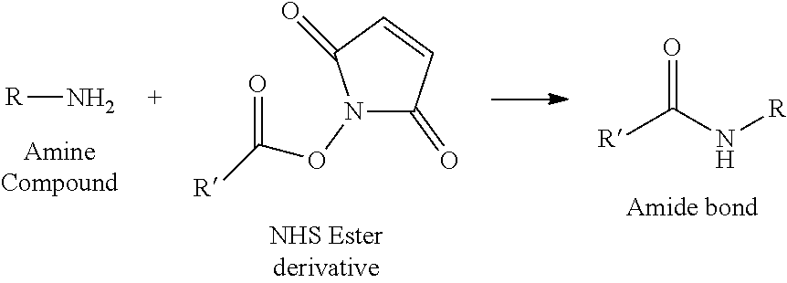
N[R].N1(OC([R])=O)C(=O)C=CC1=O.[R]C(N[R])=O
